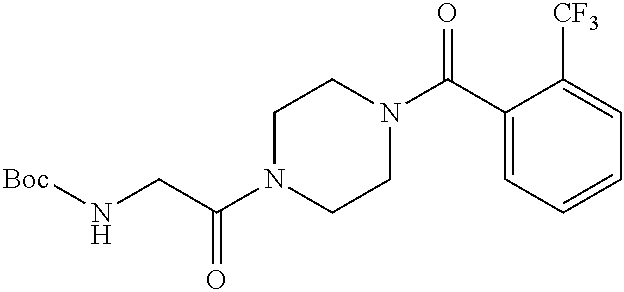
O=C(CN[Boc])N1CCN(C(C2=CC=CC=C2[CF3])=O)CC1
